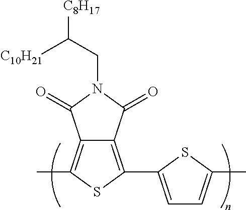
C12=C(C)SC(C3=CC=C(C)S3)=C1C(=O)N(CC([C10H21])[C8H17])C2=O
